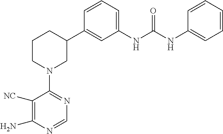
N1=C(N2CC(C3=CC(NC(NC4=CC=CC=C4)=O)=CC=C3)CCC2)C([NC])=C(N)N=C1
